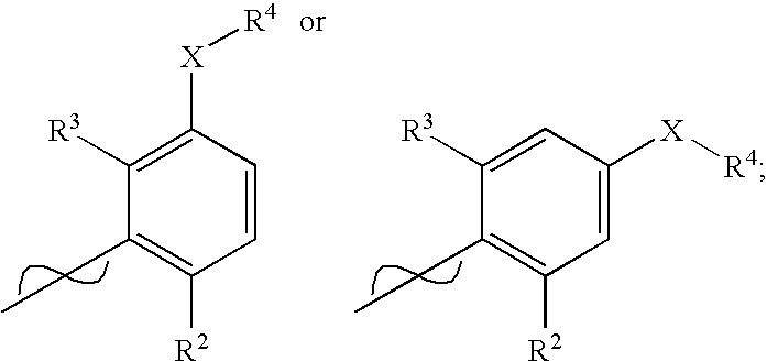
C1(CC)=C([R2])C=CC([X][R4])=C1[R3].C1(CC)=C([R2])C=C([X][R4])C=C1[R3]
